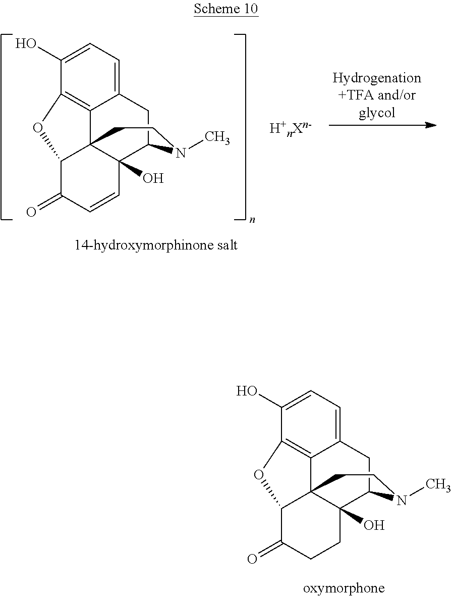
C12=CC=C(O)C3=C1C14C(O)(C(C2)N(C)CC1)C=CC(=O)C4O3.C12=CC=C(O)C3=C1C14C(O)(C(C2)N(C)CC1)CCC(=O)C4O3
